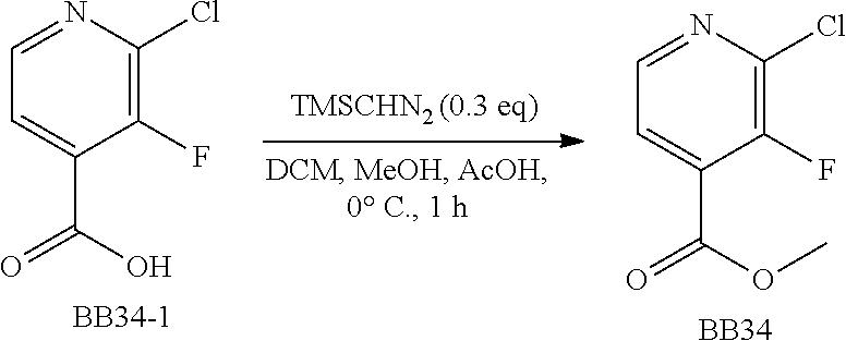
C1=NC(Cl)=C(F)C(C(O)=O)=C1.[BB34-1].C1=NC(Cl)=C(F)C(C(OC)=O)=C1.[BB34]
